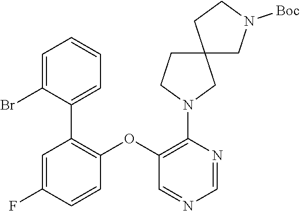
C1=NC(N2CC3(CC2)CCN([Boc])C3)=C(OC2=C(C3=CC=CC=C3Br)C=C(F)C=C2)C=N1
